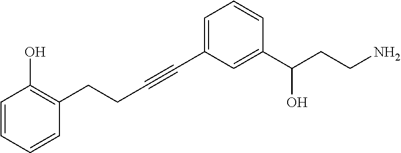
C1=CC=CC(O)=C1CCC#CC1=CC=CC(C(CCN)O)=C1
